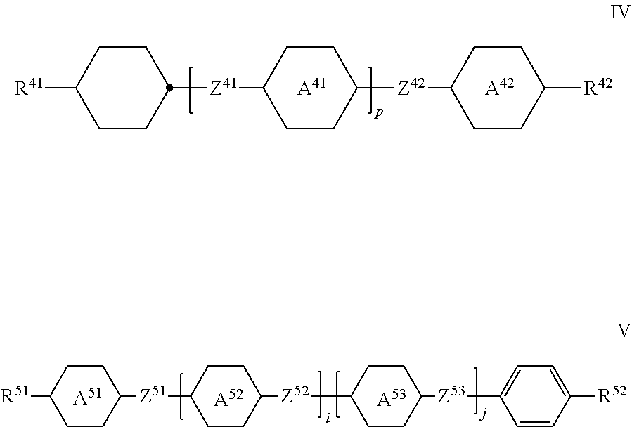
[A41].[R41]C1CCC([Z41]C2CCC([Z42]C3CCC([R42])CC3)CC2)CC1.[A42].[A52].[A53].[A51].[R51]C1CCC([Z51]C2CCC([Z52]C3CCC([Z53]C4=CC=C([R52])C=C4)CC3)CC2)CC1
